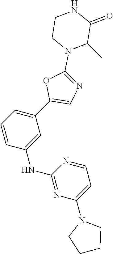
C1=CC(NC2=NC(N3CCCC3)=CC=N2)=CC(C2=CN=C(N3C(C)C(=O)NCC3)O2)=C1
